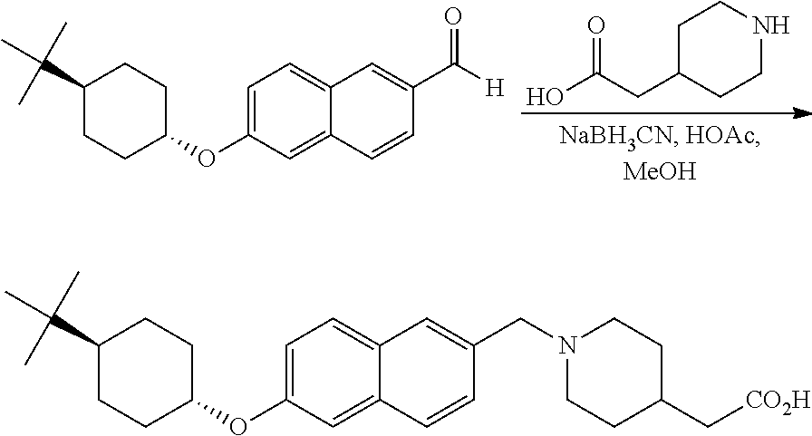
C1=C(OC2CCC(C(C)(C)C)CC2)C=C2C(=C1)C=C(C([H])=O)C=C2.C1C(CC(O)=O)CCNC1.C1=C(OC2CCC(C(C)(C)C)CC2)C=C2C(=C1)C=C(CN1CCC(C[CO2H])CC1)C=C2
